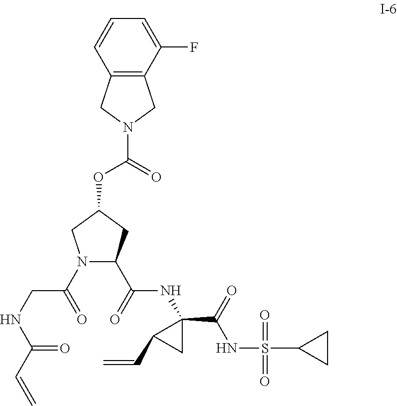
N1(C(=O)CNC(C=C)=O)C(C(=O)NC2(C(=O)NS(=O)(=O)C3CC3)C(C=C)C2)CC(OC(=O)N2CC3=C(C2)C(F)=CC=C3)C1
